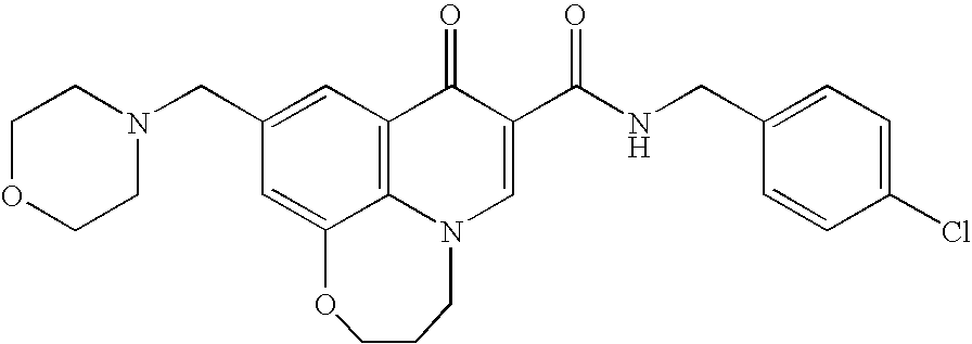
C1OCCN(CC2=CC3=C4C(=C2)OCCCN4C=C(C(NCC2=CC=C(Cl)C=C2)=O)C3=O)C1
